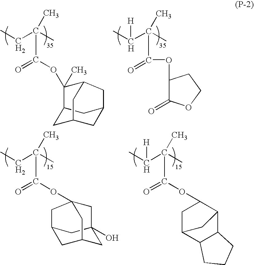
CCC(C)(C(=O)OC1(C)C2CC3CC(CC1C3)C2)C.CC(C(C)(C(=O)OC1C(=O)OCC1)C)[H].C1C2CC3(O)CC(OC(C(CC)(C)C)=O)(CC1C3)C2.CC(C(C)(C(=O)OC1C2C3C(C(C1)C2)CCC3)C)[H]
